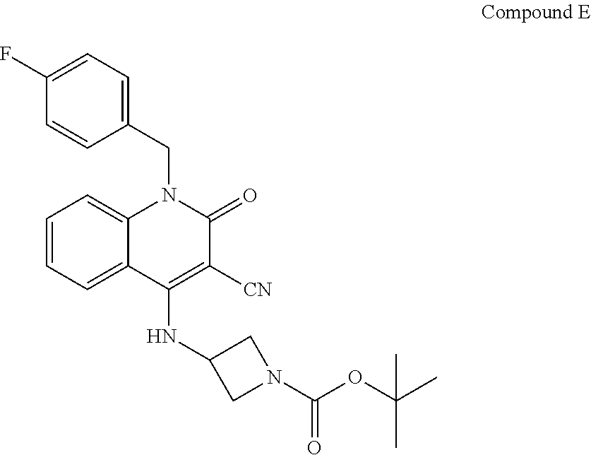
C1(CN2C3=CC=CC=C3C(NC3CN(C(OC(C)(C)C)=O)C3)=C([CN])C2=O)=CC=C(F)C=C1
